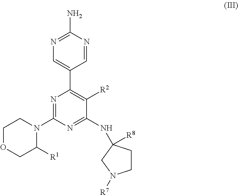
C1=NC(N)=NC=C1C1=C([R2])C(NC2([R8])CCN([R7])C2)=NC(N2CCOCC2[R1])=N1
